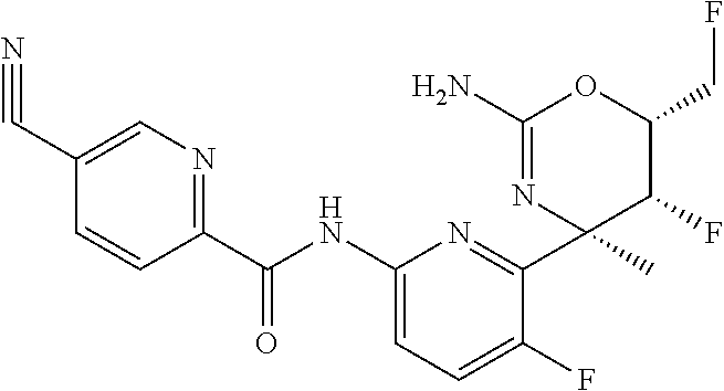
C1(C(NC2=CC=C(F)C(C3(C)N=C(N)OC(CF)C3F)=N2)=O)=NC=C(C#N)C=C1
